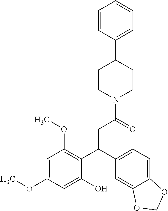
C1CN(C(=O)CC(C2=C(OC)C=C(OC)C=C2O)C2=CC=C3C(=C2)OCO3)CCC1C1=CC=CC=C1
